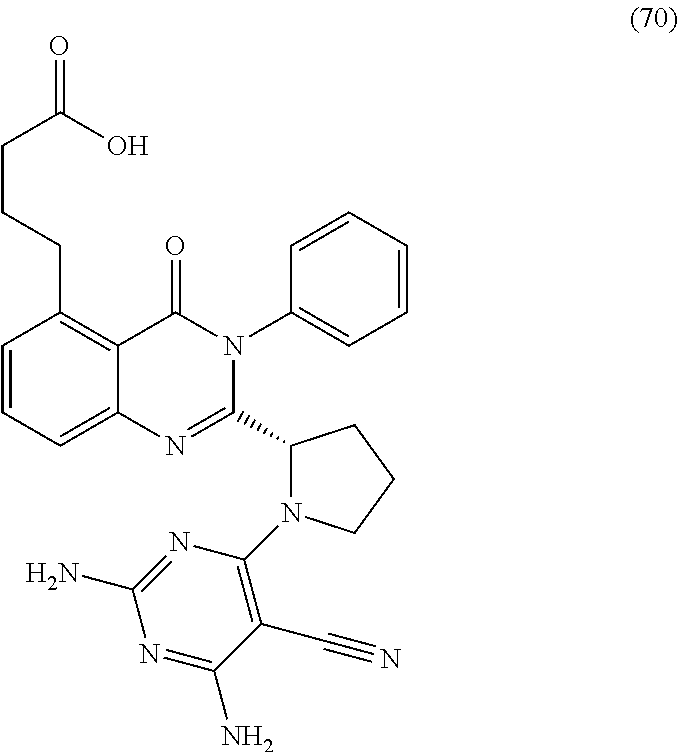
C1=CC=C2C(=C1CCCC(=O)O)C(=O)N(C1=CC=CC=C1)C(C1N(C3=C(C#N)C(N)=NC(N)=N3)CCC1)=N2
